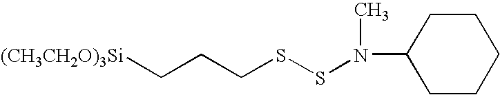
[(CH3CH2O)3Si]CCCSSN(C1CCCCC1)C
